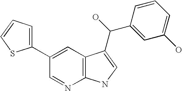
C1(C2=CC=CS2)=CC2=C(N=C1)NC=C2C(O)C1=CC(O)=CC=C1
